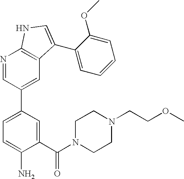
C1(C(N2CCN(CCOC)CC2)=O)=CC(C2=CC3=C(N=C2)NC=C3C2=CC=CC=C2OC)=CC=C1N
